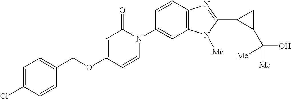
C1(COC2=CC(=O)N(C3=CC4=C(C=C3)N=C(C3C(C([Me])(O)[Me])C3)N4[Me])C=C2)=CC=C(Cl)C=C1
